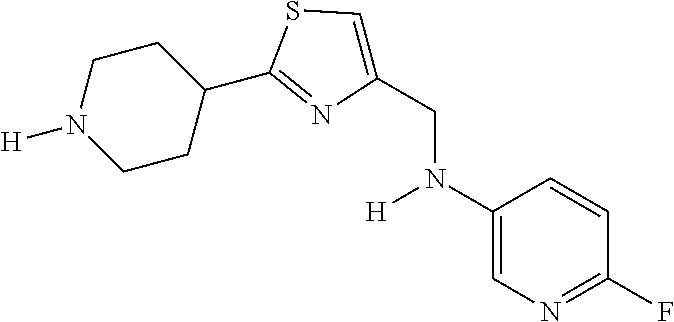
N1([H])CCC(C2=NC(CN(C3=CN=C(F)C=C3)[H])=CS2)CC1
